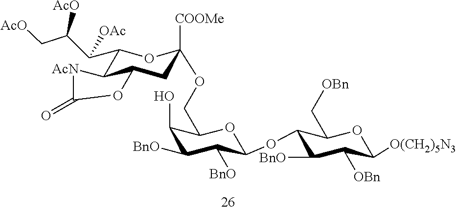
C1(O)C([BnO])C([BnO])C(OC2C([BnO])C([OBn])C([O(CH2)5N3])OC2C[OBn])OC1COC1([COOMe])CC2C(C(C(C(C[AcO])[AcO])[OAc])O1)[AcN]C(=O)O2
